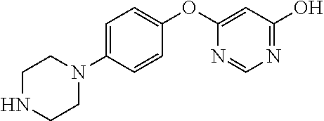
C1NCCN(C2=CC=C(OC3=CC(O)=NC=N3)C=C2)C1
